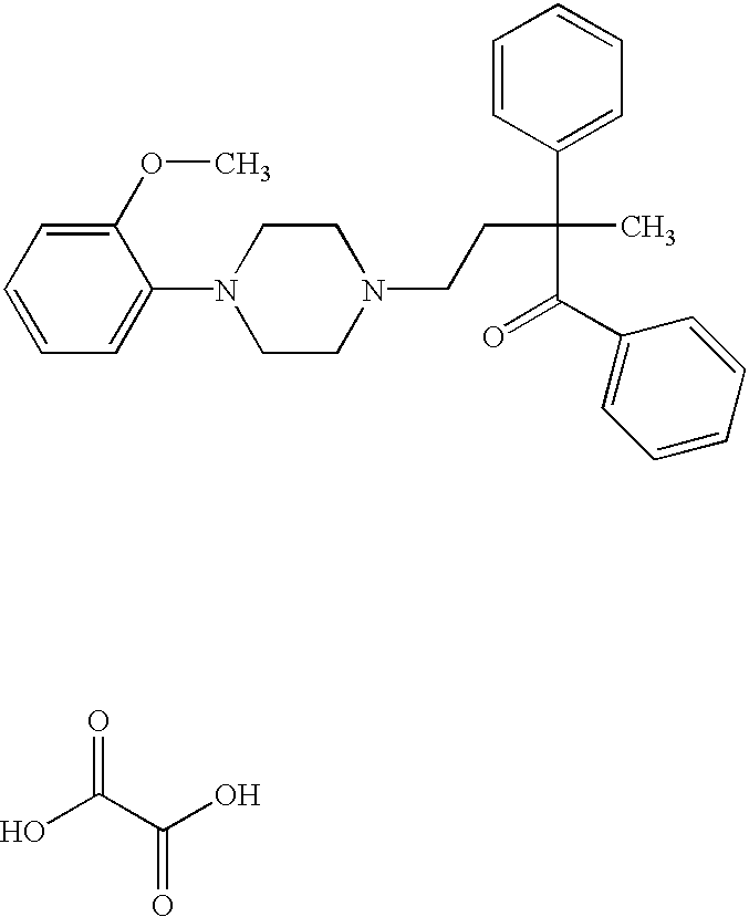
C1(OC)=CC=CC=C1N1CCN(CCC(C(=O)C2=CC=CC=C2)(C2=CC=CC=C2)C)CC1.OC(C(O)=O)=O
